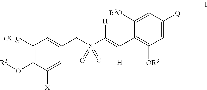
C1([(X1)g])=C(O[R3])C([X])=CC(CS(C(=C([H])C2=C([OR3])C=C([Q])C=C2[R3O])[H])(=O)=O)=C1
